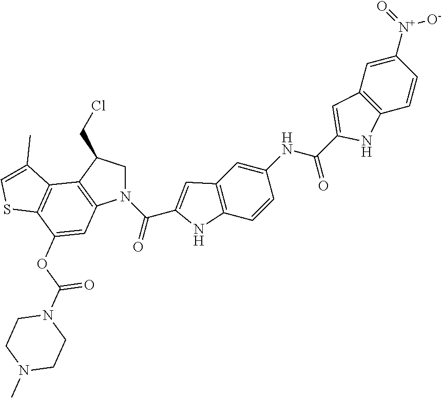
N1(C(C2=CC3=C(N2)C=CC(NC(C2=CC4=C(N2)C=CC([N+]([O-])=O)=C4)=O)=C3)=O)CC(CCl)C2=C1C=C(OC(N1CCN(C)CC1)=O)C1=C2C(C)=CS1
